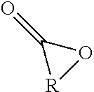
O1C(=O)[R]1
